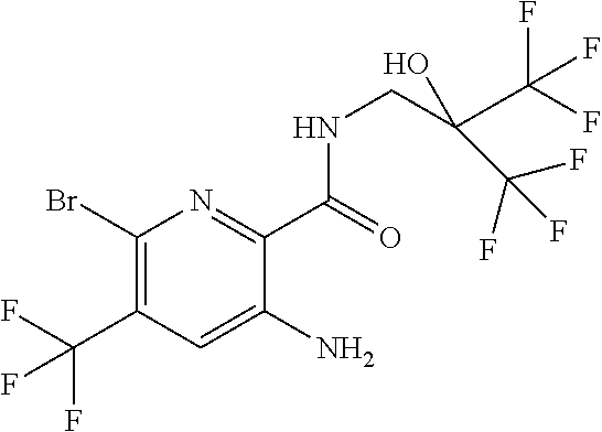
C1(Br)=C(C(F)(F)F)C=C(N)C(C(=O)NCC(C(F)(F)F)(O)C(F)(F)F)=N1
